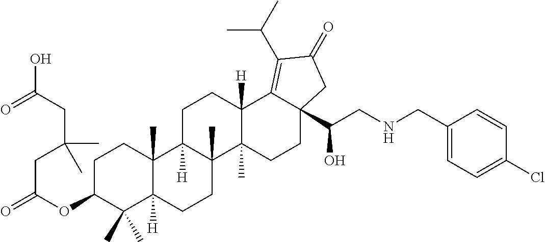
C1C(OC(CC(CC(=O)O)(C)C)=O)C(C)(C)C2([H])C(C)(C1)C1([H])C(C)(CC2)C2(C)C([H])(CC1)C1=C(C(C)C)C(=O)CC1(C(CNCC1=CC=C(Cl)C=C1)O)CC2
